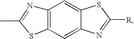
C12=C(C=C3C(=C1)SC([R])=N3)SC(C)=N2
